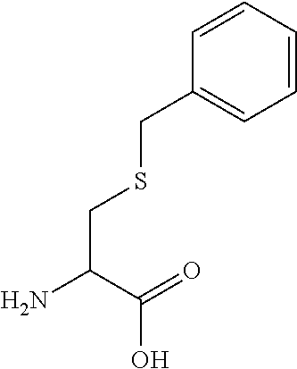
C(C(=O)O)(N)CSCC1=CC=CC=C1
